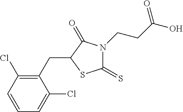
C1=CC=C(Cl)C(CC2SC(=S)N(CCC(O)=O)C2=O)=C1Cl
